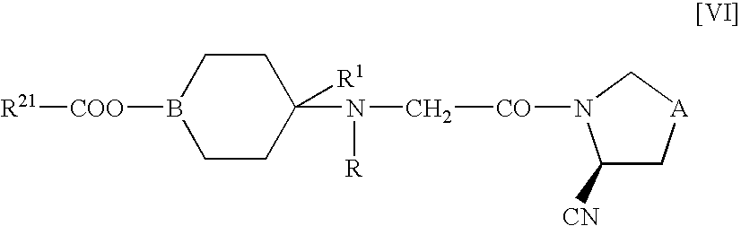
C1([CN])C[A]CN1[CO]CN([R])C1([R1])CCB([COO][R21])CC1
